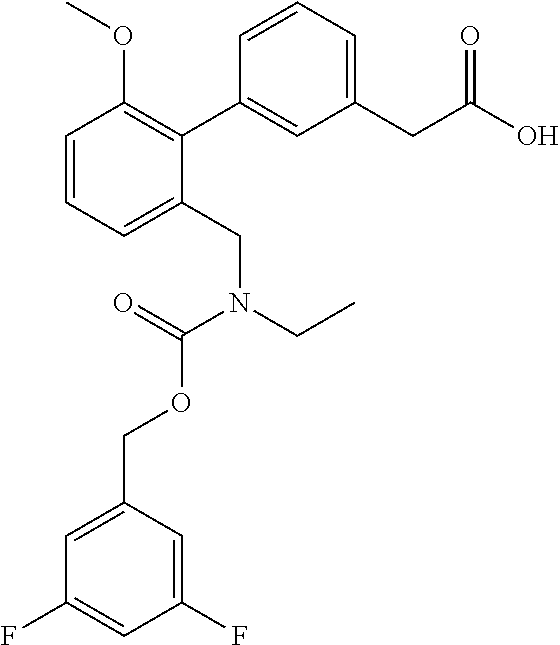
C1=CC=C(CN(CC)C(OCC2=CC(F)=CC(F)=C2)=O)C(C2=CC(CC(O)=O)=CC=C2)=C1OC
